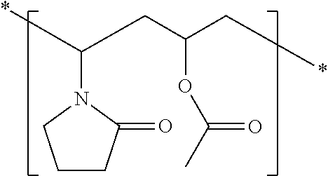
*C(CC(C*)OC(C)=O)N1CCCC1=O
